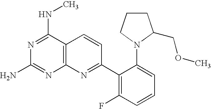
C12=C(C(NC)=NC(N)=N1)C=CC(C1=C(F)C=CC=C1N1CCCC1COC)=N2
